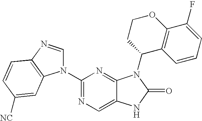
C1(N2C=NC3=C2C=C([NC])C=C3)=NC=C2C(=N1)N(C1C3=C(OCC1)C(F)=CC=C3)C(=O)N2
